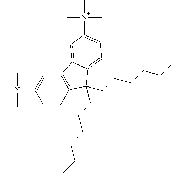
C1=CC2=C(C=C1[N+](C)(C)C)C1=CC([N+](C)(C)C)=CC=C1C2(CCCCCC)CCCCCC
